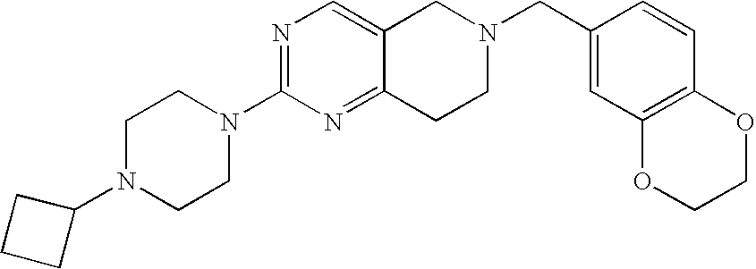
C1N(C2CCC2)CCN(C2=NC=C3C(=N2)CCN(CC2=CC4=C(C=C2)OCCO4)C3)C1
